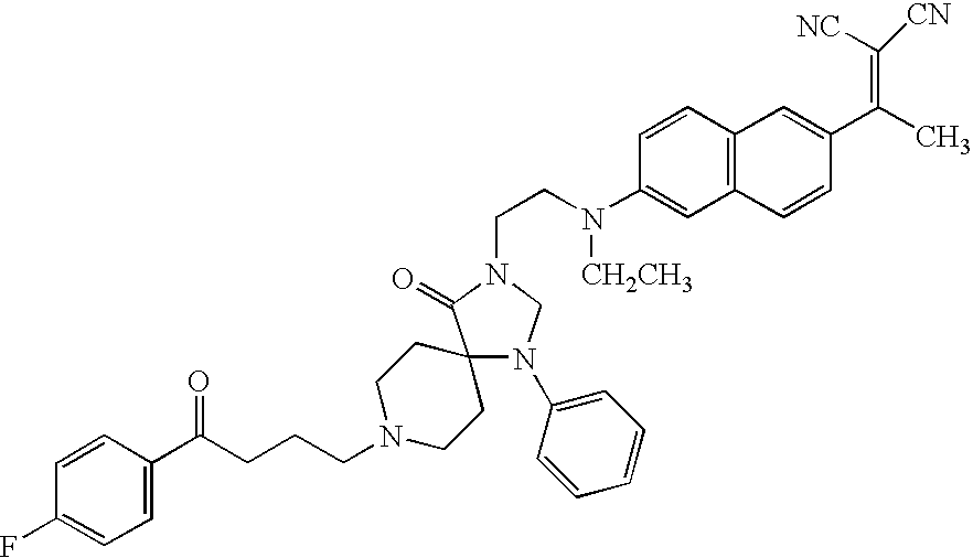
C1=CC(C(CCCN2CCC3(CC2)N(C2=CC=CC=C2)CN(CCN([CH2CH3])C2=CC4=C(C=C2)C=C(C(=C([CN])[NC])C)C=C4)C3=O)=O)=CC=C1F
